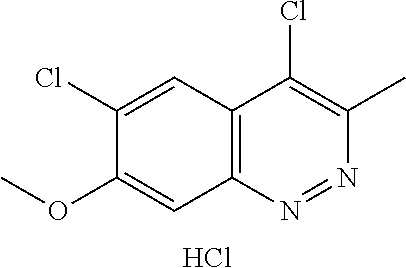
C12=C(N=NC(C)=C1Cl)C=C(OC)C(Cl)=C2.Cl
